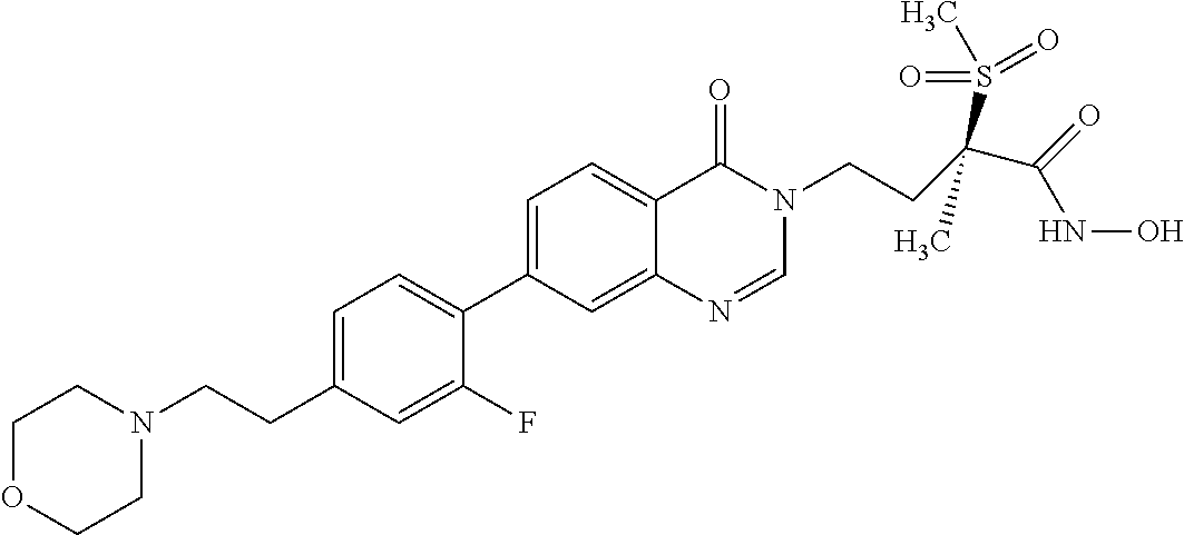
C1=C(CCN2CCOCC2)C=C(F)C(C2=CC=C3C(=C2)N=CN(CCC(C(=O)NO)(S(=O)(=O)C)C)C3=O)=C1
